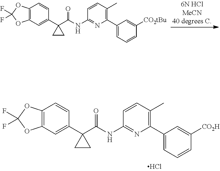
C1=CC(C)=C(C2=CC=CC([CO2tBu])=C2)N=C1NC(C1(C2=CC3=C(C=C2)OC(F)(F)O3)CC1)=O.C1=CC(C)=C(C2=CC=CC([CO2H])=C2)N=C1NC(C1(C2=CC3=C(C=C2)OC(F)(F)O3)CC1)=O
